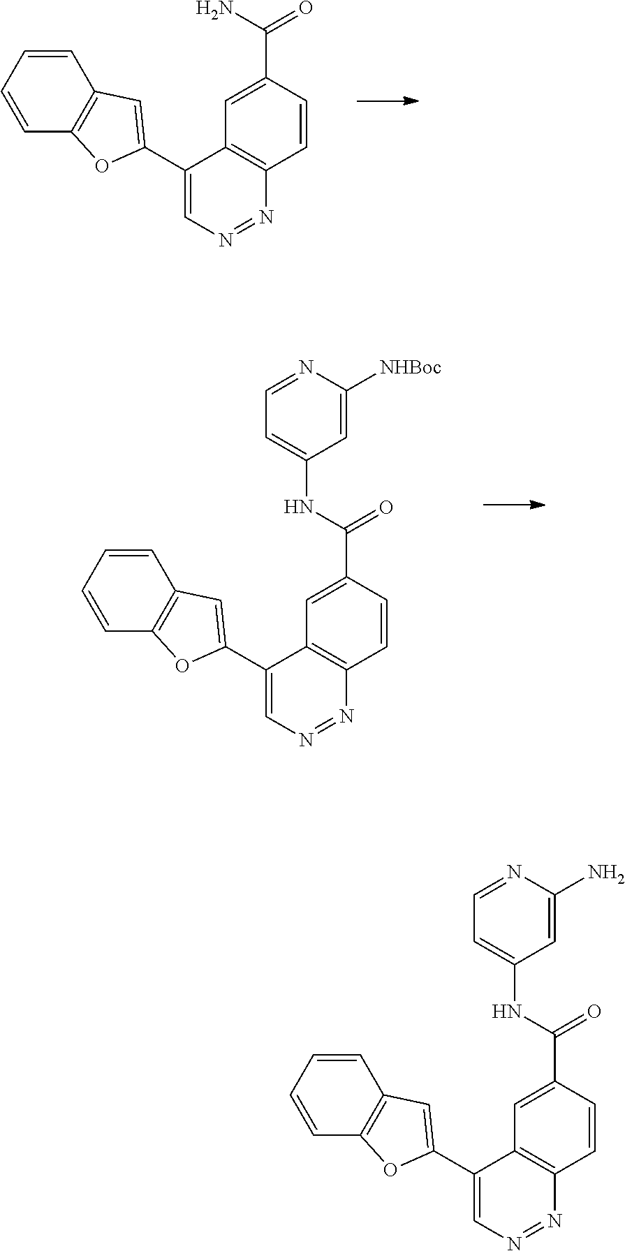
C1(C2=CC3=C(O2)C=CC=C3)=CN=NC2=C1C=C(C(N)=O)C=C2.C1(C2=CC3=C(O2)C=CC=C3)=CN=NC2=C1C=C(C(NC1=CC=NC([NHBoc])=C1)=O)C=C2.C1(C2=CC3=C(O2)C=CC=C3)=CN=NC2=C1C=C(C(NC1=CC=NC(N)=C1)=O)C=C2
